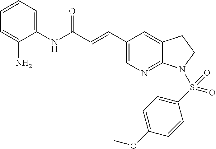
C1(C=CC(NC2=CC=CC=C2N)=O)=CN=C2C(=C1)CCN2S(C1=CC=C(OC)C=C1)(=O)=O
